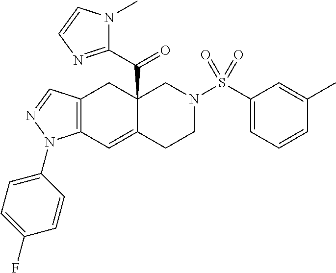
C12=C(C=C3C(C(=O)C4=NC=CN4C)(C1)CN(S(=O)(=O)C1=CC=CC(C)=C1)CC3)N(C1=CC=C(F)C=C1)N=C2
